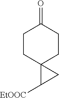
C1CC2(CCC1=O)C([EtOOC])C2
